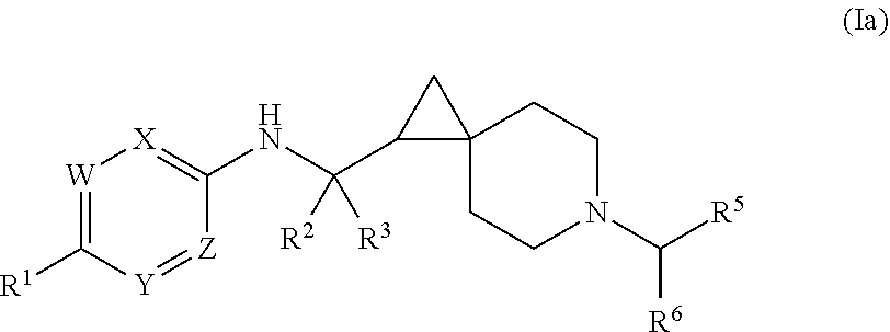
C12(CCN(C([R5])[R6])CC1)CC2C(NC1=[X][W]=C([R1])[Y]=[Z]1)([R2])[R3]
